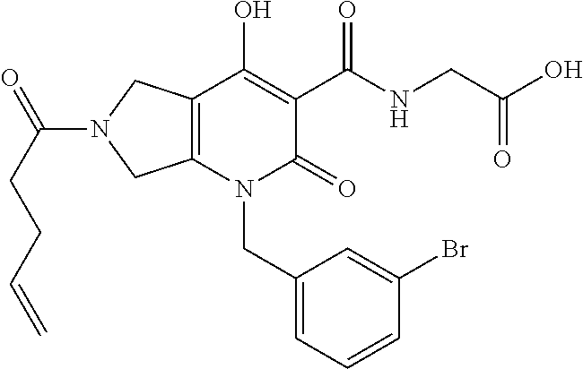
C12=C(N(CC3=CC=CC(Br)=C3)C(=O)C(C(NCC(O)=O)=O)=C1O)CN(C(CCC=C)=O)C2
